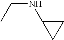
C1C(NCC)C1
